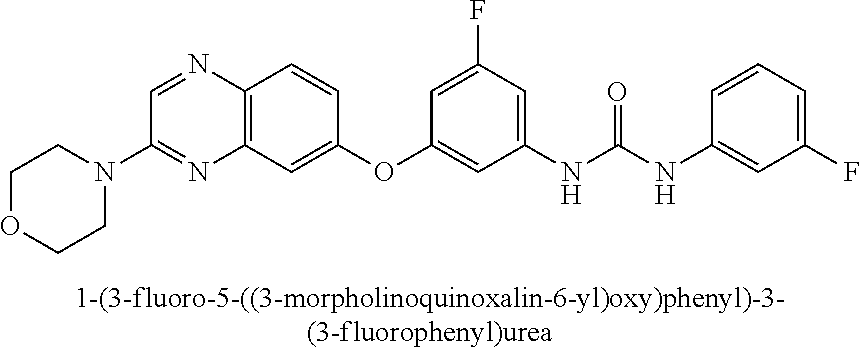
C12=C(C=C(OC3=CC(NC(NC4=CC(F)=CC=C4)=O)=CC(F)=C3)C=C1)N=C(N1CCOCC1)C=N2
